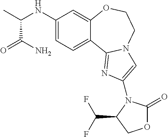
C1(NC(C)C(=O)N)=CC=C2C(=C1)OCCN1C2=NC(N2C(=O)OCC2C(F)F)=C1
